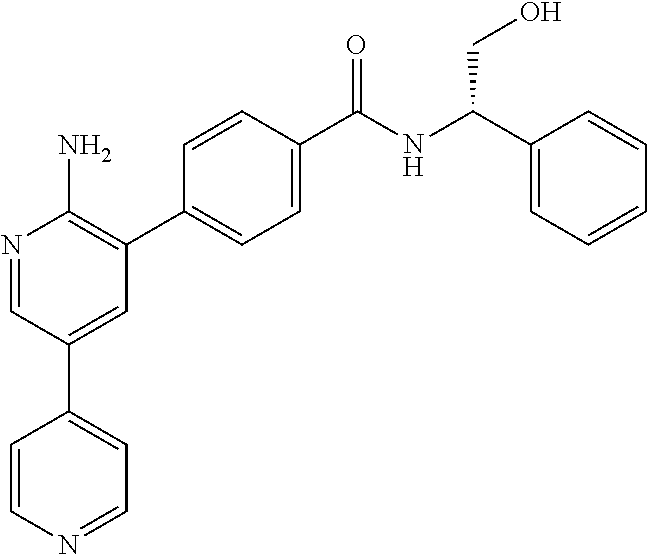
N1=CC(C2=CC=NC=C2)=CC(C2=CC=C(C([NH]C(C3=CC=CC=C3)CO)=O)C=C2)=C1N
